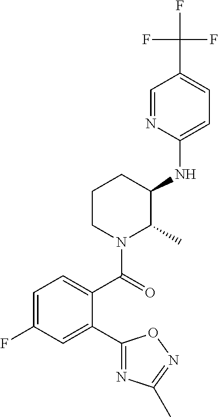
C1(NC2C(C)N(C(=O)C3=CC=C(F)C=C3C3=NC(C)=NO3)CCC2)=CC=C(C(F)(F)F)C=N1
